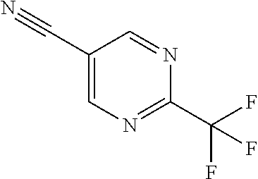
C1(C#N)=CN=C(C(F)(F)F)N=C1
